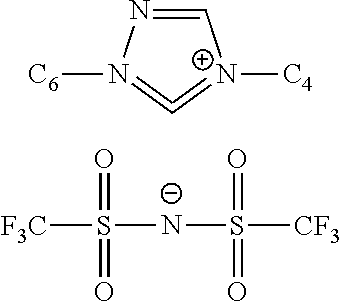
C1=NN([C6])=C=[N+]1[C4].[F3C]S([N-]S([CF3])(=O)=O)(=O)=O
